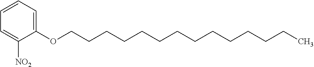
C1=CC=C(OCCCCCCCCCCCCCC)C([NO2])=C1
